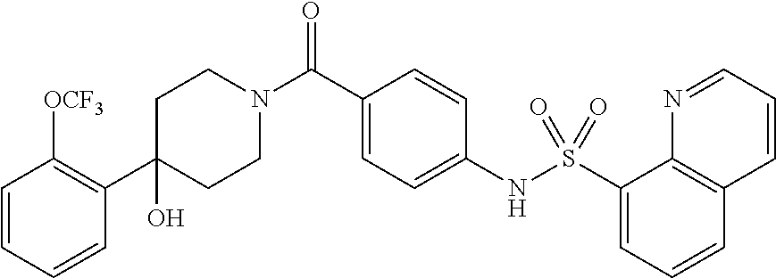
C1(C2=C([OCF3])C=CC=C2)(O)CCN(C(C2=CC=C(NS(C3=CC=CC4=C3N=CC=C4)(=O)=O)C=C2)=O)CC1
